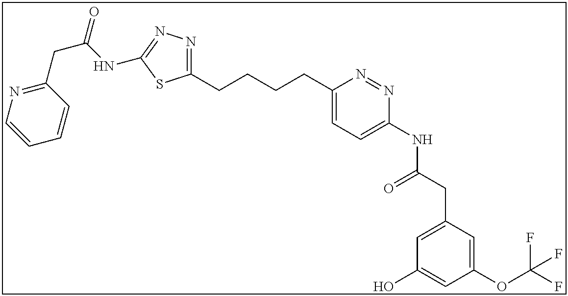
C1(OC(F)(F)F)=CC(CC(NC2=CC=C(CCCCC3=NN=C(NC(CC4=NC=CC=C4)=O)S3)N=N2)=O)=CC(O)=C1
